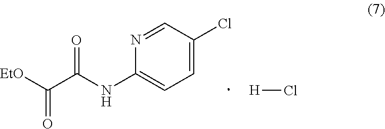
[EtO]C(C(=O)NC1=CC=C(Cl)C=N1)=O.[H]Cl
